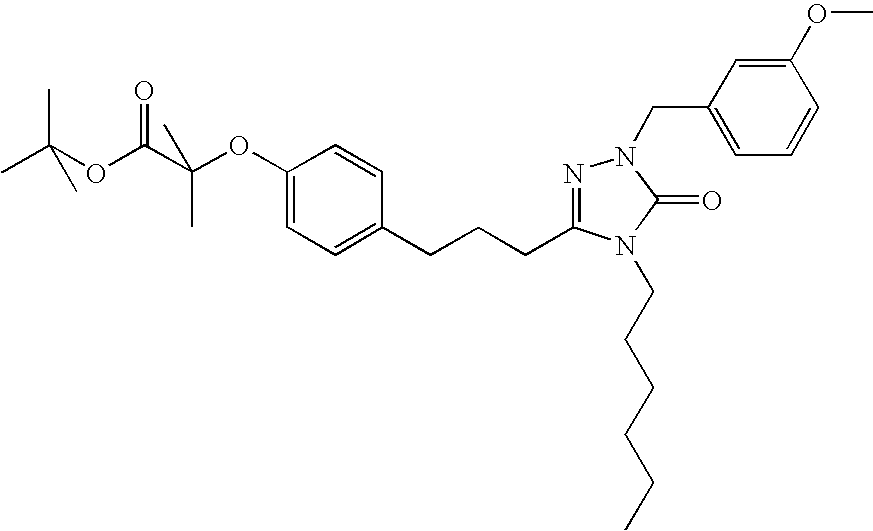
C1(OC(C(OC(C)(C)C)=O)(C)C)=CC=C(CCCC2=NN(CC3=CC=CC(OC)=C3)C(=O)N2CCCCCC)C=C1
